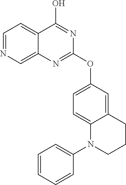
C1=CC=CC(N2CCCC3=CC(OC4=NC5=CN=CC=C5C(O)=N4)=CC=C23)=C1
